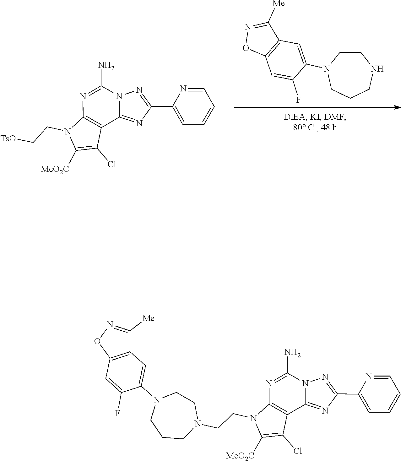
C1=CC=C(C2=NN3C(=N2)C2=C(N=C3N)N(CC[TsO])C([MeO2C])=C2Cl)N=C1.N1CCN(C2=CC3=C(C=C2F)ON=C3[Me])CCC1.C1([Me])=NOC2=C1C=C(N1CCCN(CCN3C4=C(C5=NC(C6=CC=CC=N6)=NN5C(N)=N4)C(Cl)=C3[MeO2C])CC1)C(F)=C2
